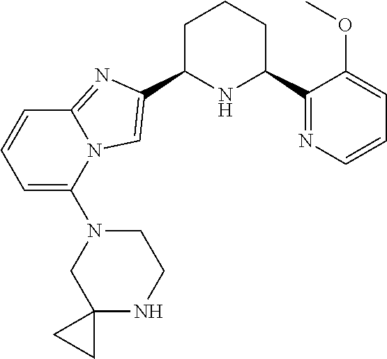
C1C(C2=CN3C(=N2)C=CC=C3N2CC3(NCC2)CC3)NC(C2=NC=CC=C2OC)CC1
